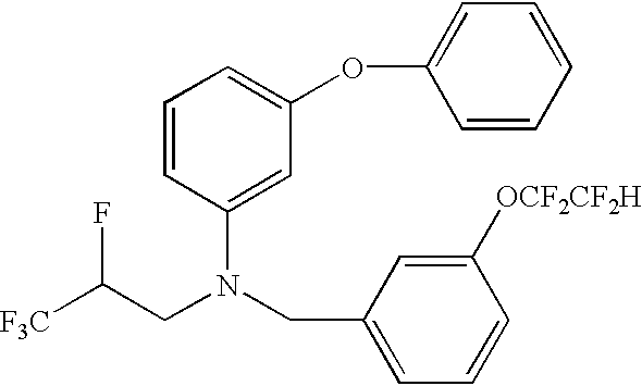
[F3C]C(CN(CC1=CC=CC([OCF2CF2H])=C1)C1=CC(OC2=CC=CC=C2)=CC=C1)F
